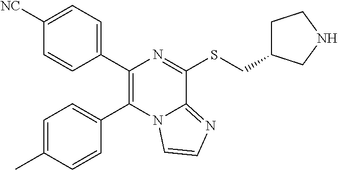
C1([NC])=CC=C(C2=C(C3=CC=C(C)C=C3)N3C(=NC=C3)C(SCC3CCNC3)=N2)C=C1
